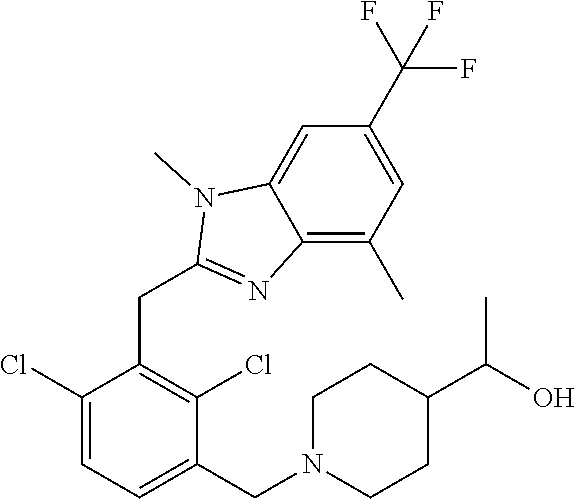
C1(Cl)=CC=C(CN2CCC(C(O)C)CC2)C(Cl)=C1CC1=NC2=C(C)C=C(C(F)(F)F)C=C2N1C
